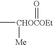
C[CHOCOEt](=O)[Me]
